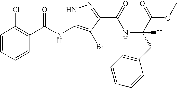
C1=CC=CC(C(NC2=C(Br)C(C(NC(C(OC)=O)(CC3=CC=CC=C3)[H])=O)=NN2)=O)=C1Cl
